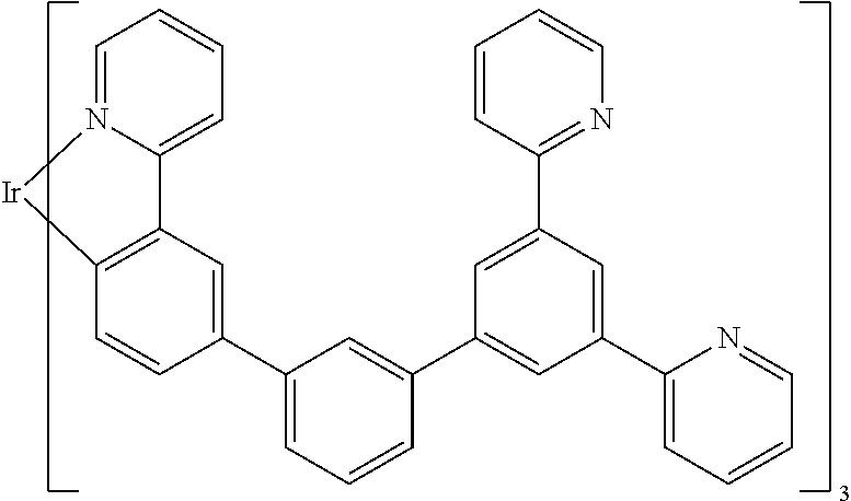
C12=CC=CC=N1[Ir]C1=C2C=C(C2=CC=CC(C3=CC(C4=CC=CC=N4)=CC(C4=NC=CC=C4)=C3)=C2)C=C1
